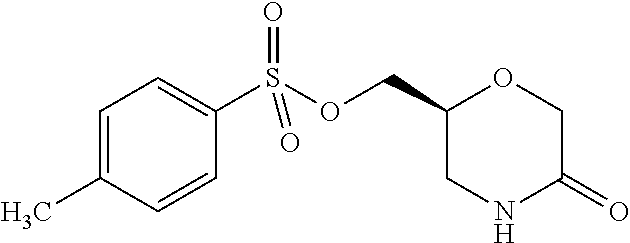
C1=C(C)C=CC(S(OCC2CNC(=O)CO2)(=O)=O)=C1
